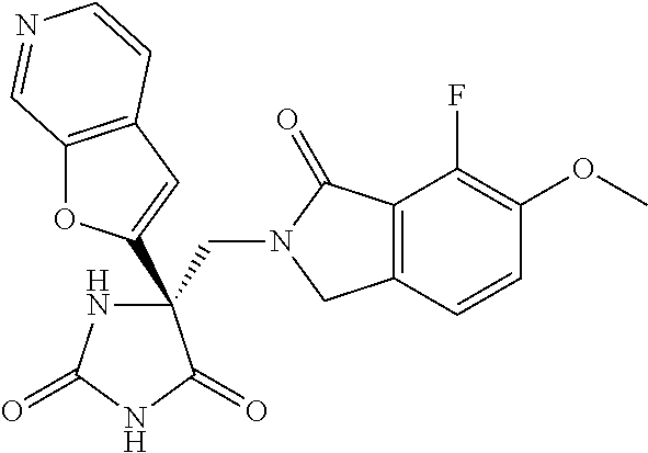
C(C1(C2=CC3=C(O2)C=NC=C3)NC(=O)NC1=O)N1CC2=C(C1=O)C(F)=C(OC)C=C2
